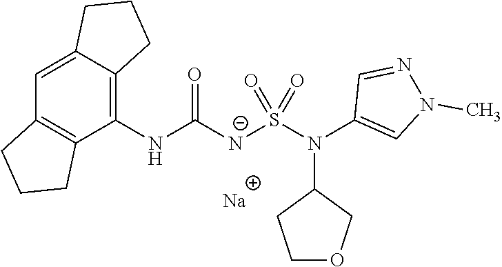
[Na].C1(NC([N-]S(N(C2=CN(C)N=C2)C2CCOC2)(=O)=O)=O)=C2C(=CC3=C1CCC3)CCC2
